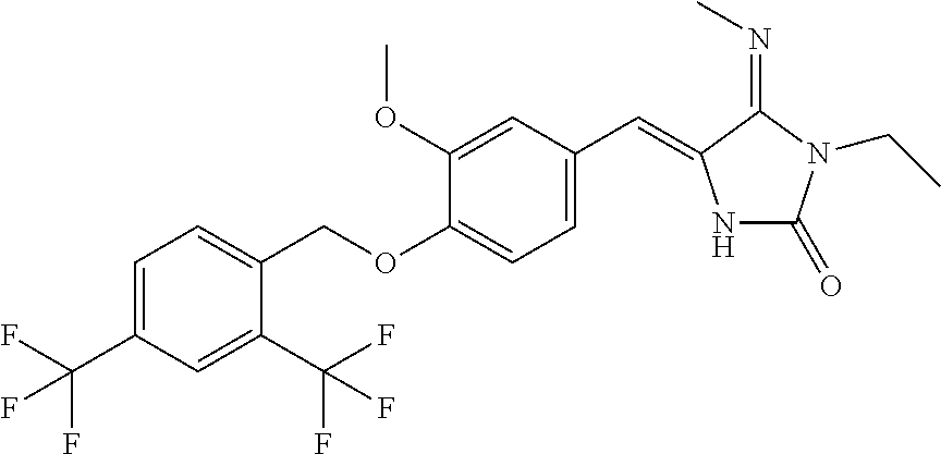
C1=C(C(F)(F)F)C=C(C(F)(F)F)C(COC2=CC=C(C=C3NC(=O)N(CC)C3=NC)C=C2OC)=C1
